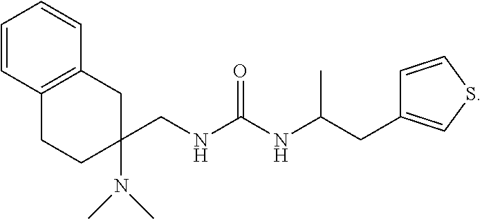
C(NC(NC(CC1=CSC=C1)C)=O)C1(N(C)C)CC2=C(CC1)C=CC=C2
